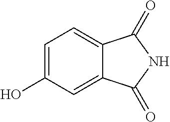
C1=C(O)C=C2C(=C1)C(=O)NC2=O
